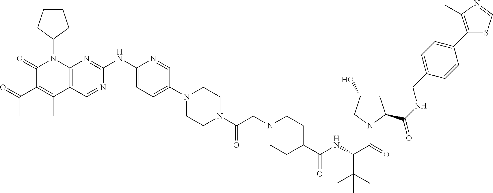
C1(=O)C(C(C)=O)=C(C)C2=C(N1C1CCCC1)N=C(NC1=CC=C(N3CCN(C(CN4CCC(C(NC(C(=O)N5C(C(NCC6=CC=C(C7=C(C)N=CS7)C=C6)=O)CC(O)C5)C(C)(C)C)=O)CC4)=O)CC3)C=N1)N=C2
